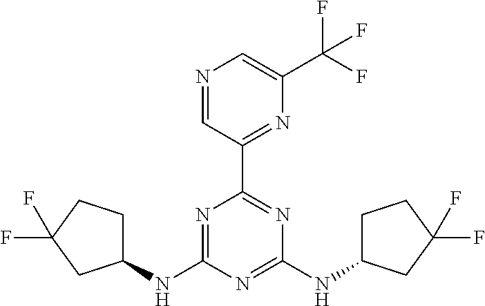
N1=C(NC2CCC(F)(F)C2)N=C(NC2CCC(F)(F)C2)N=C1C1=NC(C(F)(F)F)=CN=C1
